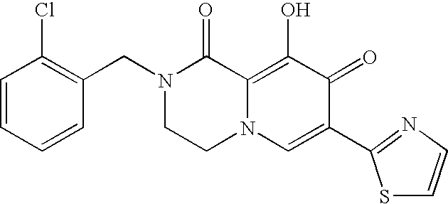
C1=CC=CC(CN2CCN3C(=C(O)C(=O)C(C4=NC=CS4)=C3)C2=O)=C1Cl
